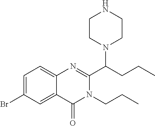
C1CN(C(CCC)C2=NC3=CC=C(Br)C=C3C(=O)N2CCC)CCN1
